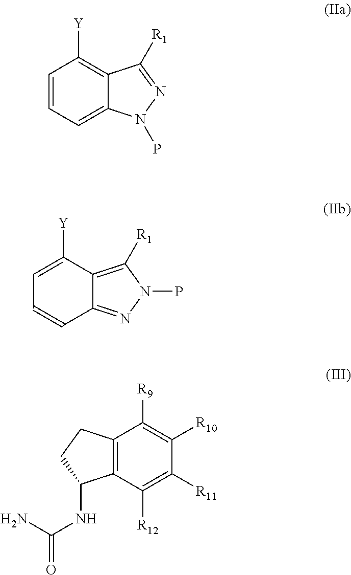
C1=CC=C2C(=C1[Y])C([R1])=NN2P.C1=C([Y])C2=C([R1])N(P)N=C2C=C1.C12=C(C([R12])=C([R11])C([R10])=C1[R9])C(NC(N)=O)CC2
